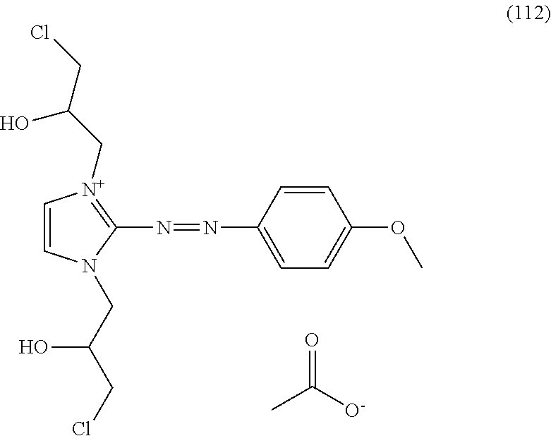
C1=CN(CC(CCl)O)C(N=NC2=CC=C(OC)C=C2)=[N+]1CC(CCl)O.O=C([O-])C
